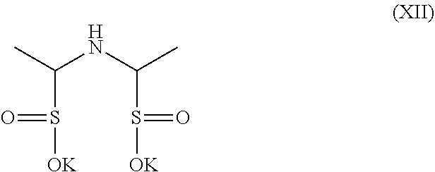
C(S([OK])=O)(NC(S([OK])=O)C)C
